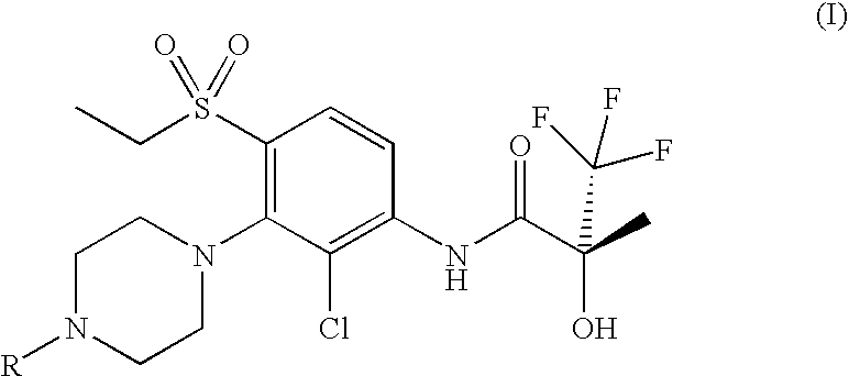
C1CN(C2=C(S(CC)(=O)=O)C=CC(NC(C(C)(O)C(F)(F)F)=O)=C2Cl)CCN1[R]
